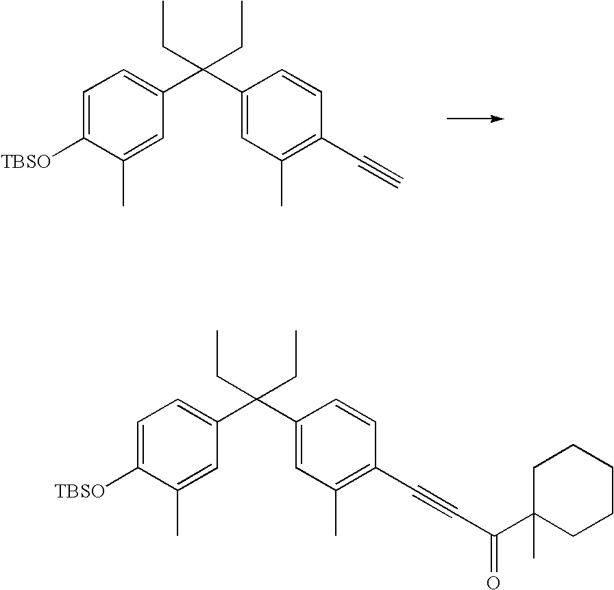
C1=C([TBSO])C(C)=CC(C(C2=CC(C)=C(C#C)C=C2)(CC)CC)=C1.C1=C([TBSO])C(C)=CC(C(C2=CC(C)=C(C#CC(C3(C)CCCCC3)=O)C=C2)(CC)CC)=C1
